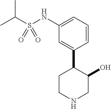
C1(NS(C(C)C)(=O)=O)=CC=CC(C2CCNCC2O)=C1
